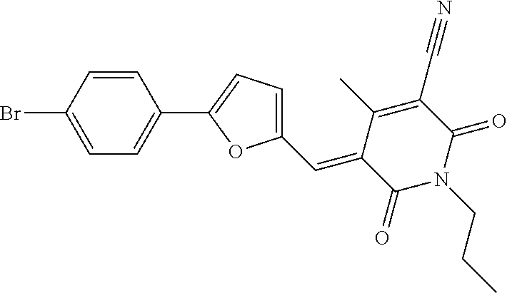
C1=C(Br)C=CC(C2=CC=C(C=C3C(=O)N(CCC)C(=O)C(C#N)=C3C)O2)=C1
